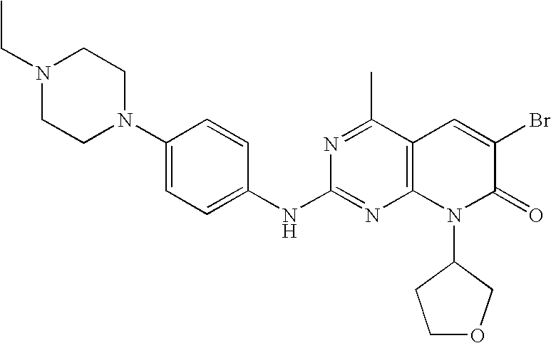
C1(NC2=NC3=C(C(C)=N2)C=C(Br)C(=O)N3C2CCOC2)=CC=C(N2CCN(CC)CC2)C=C1
